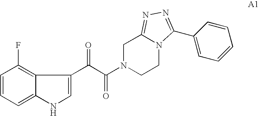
C1=CC=C2C(=C1F)C(C(=O)C(=O)N1CCN3C(=NN=C3C3=CC=CC=C3)C1)=CN2
